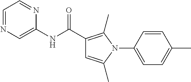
C1=NC=C(NC(C2=C(C)N(C3=CC=C(C)C=C3)C(C)=C2)=O)N=C1
